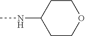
N(C)C1CCOCC1
